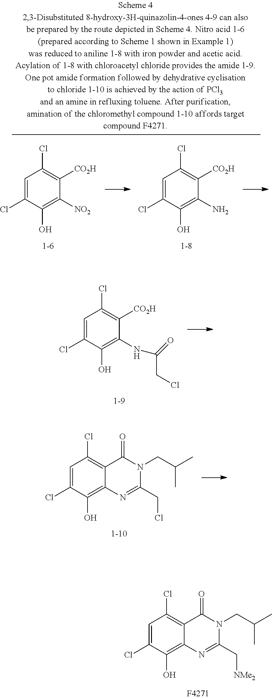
C1=C(Cl)C(O)=C2C(=C1Cl)C(=O)N(CC(C)C)C(C[NMe2])=N2.C1=C(Cl)C(O)=C([NO2])C([CO2H])=C1Cl.C1=C(Cl)C(O)=C(N)C([CO2H])=C1Cl.C1=C(Cl)C(O)=C(NC(=O)CCl)C([CO2H])=C1Cl.C1=C(Cl)C(O)=C2C(=C1Cl)C(=O)N(CC(C)C)C(CCl)=N2
